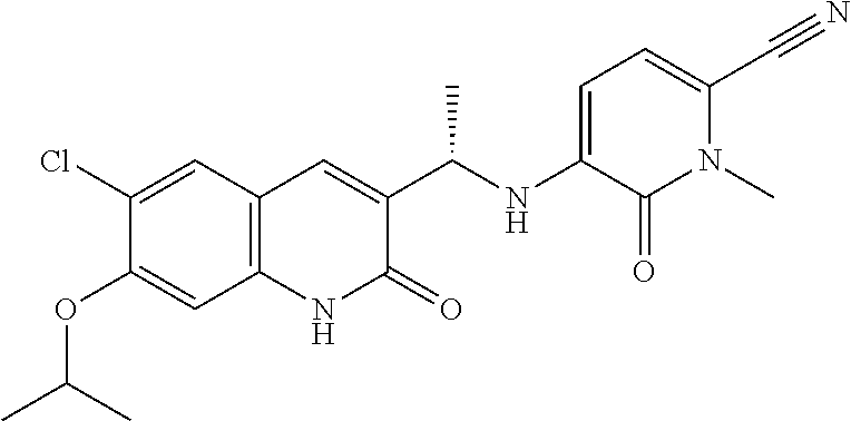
C1(Cl)=CC2=C(C=C1OC(C)C)NC(=O)C(C(NC1=CC=C(C#N)N(C)C1=O)C)=C2
